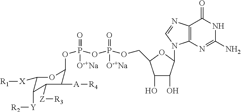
C1([X][R1])C([Y][R2])C([Z][R3])C([A][R4])C(OP(OP(OCC2C(O)C(O)C(N3C4=C(C(=O)NC(N)=N4)N=C3)O2)(=O)[O-+Na])(=O)[O-+Na])O1
